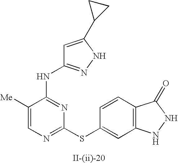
C1([Me])=CN=C(SC2=CC3=C(C=C2)C(=O)NN3)N=C1NC1=NNC(C2CC2)=C1
